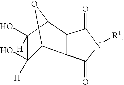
C1(O)([H])C2C3C(C(C1(O)[H])O2)C(=O)N([R1])C3=O
